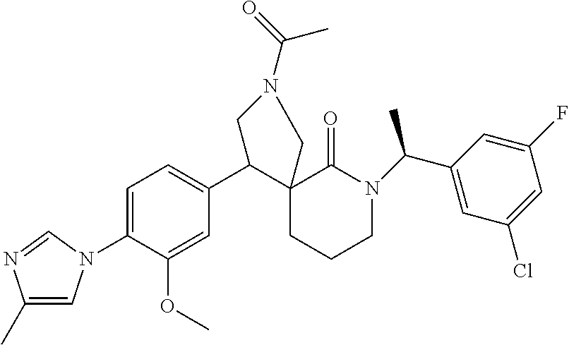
C1=C(N2C=C(C)N=C2)C(OC)=CC(C2C3(CCCN(C(C)C4=CC(Cl)=CC(F)=C4)C3=O)CN(C(=O)C)C2)=C1
